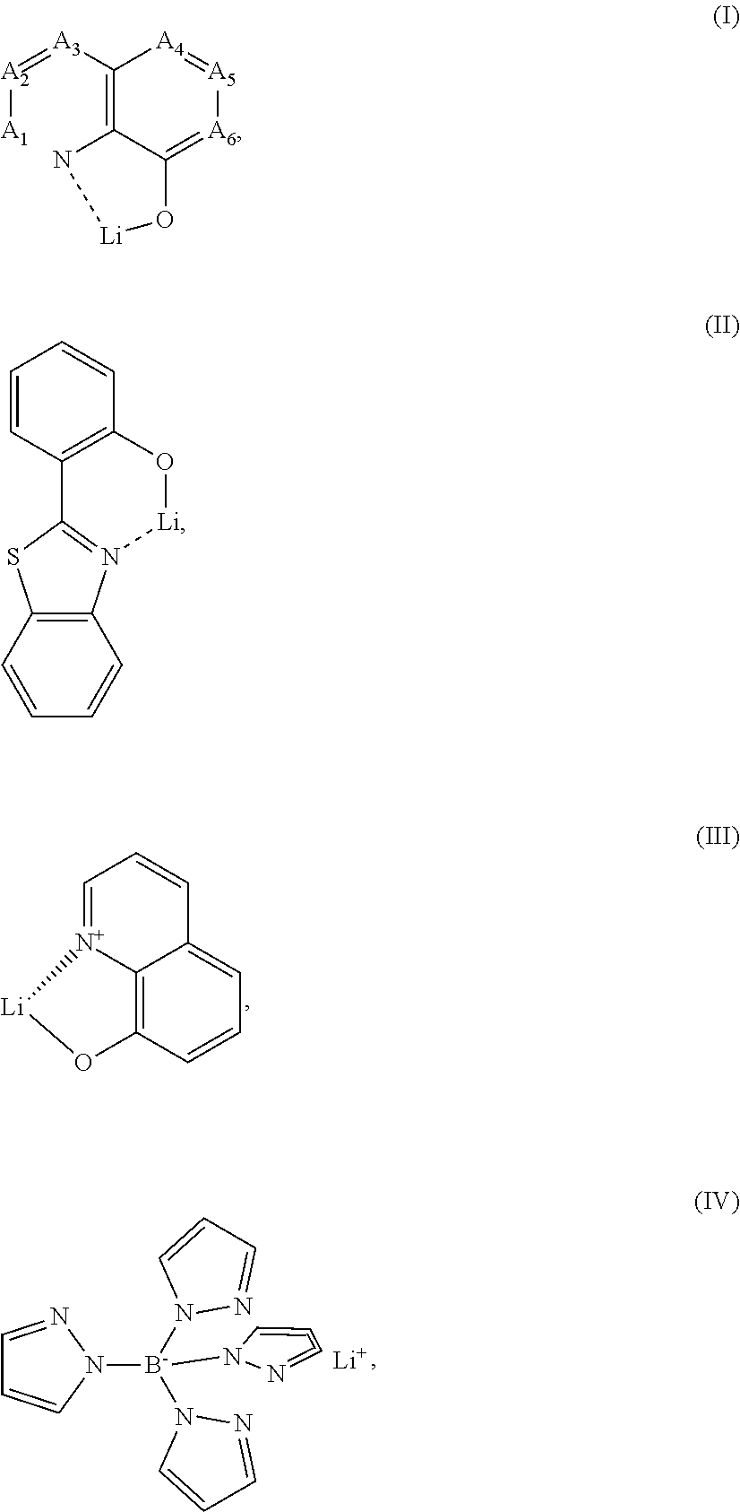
C12=C3C=CC=C1C=CC=[N+]2[Li]O3.C1=NN([B-](N2N=CC=C2)(N2C=CC=N2)N2N=C=C=C2)C=C1.[Li].[A2]([A1])=[A3]C1=C2N[Li]OC2=[A6][A5]=[A4]1.C12=C(C=CC=C1)SC1=N2[Li]OC2=C1C=CC=C2
